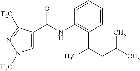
C1=C(C(NC2=C(C(CC(C)C)C)C=CC=C2)=O)C([F2C])=NN1C
